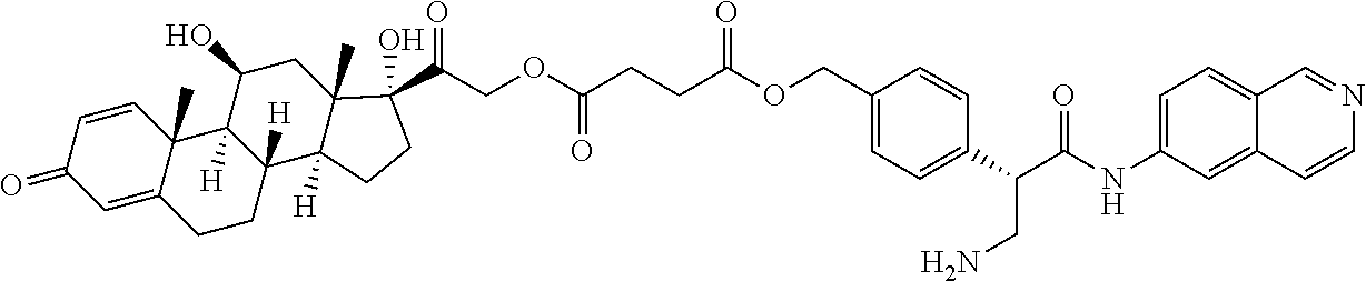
C1=CC2(C)C(=CC1=O)CCC1([H])C2([H])C(O)CC2(C)C1([H])CCC2(C(=O)COC(CCC(OCC1=CC=C(C(C(NC2=CC=C3C(=C2)C=CN=C3)=O)CN)C=C1)=O)=O)O
